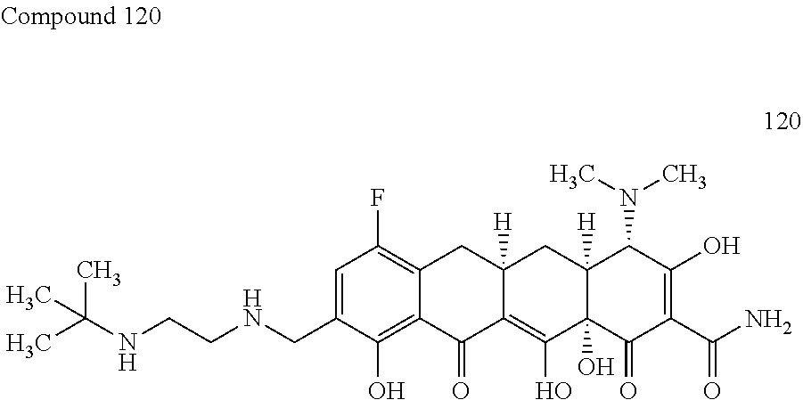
C1=C(CNCCNC(C)(C)C)C(O)=C2C(=C1F)CC1([H])C(=C(O)C3(O)C([H])(C1)C(N(C)C)C(O)=C(C(N)=O)C3=O)C2=O
